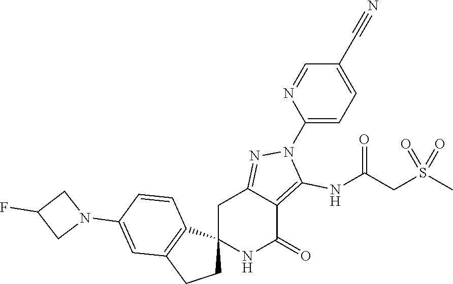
C12(NC(=O)C3=C(NC(CS(C)(=O)=O)=O)N(C4=CC=C(C#N)C=N4)N=C3C1)CCC1=C2C=CC(N2CC(F)C2)=C1
